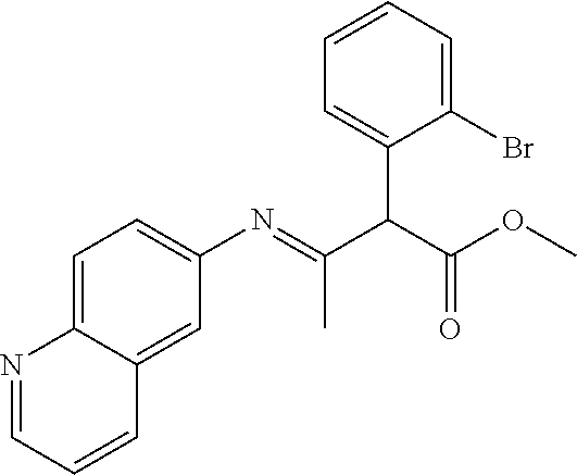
C1(Br)=CC=CC=C1C(C(OC)=O)C(=NC1=CC=C2C(=C1)C=CC=N2)C
